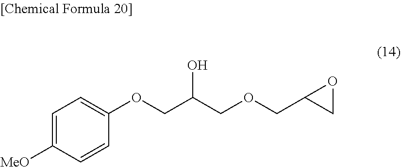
C1=C([MeO])C=CC(OCC(COCC2CO2)O)=C1
